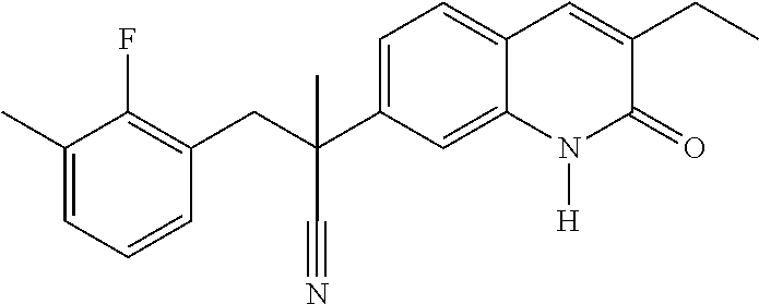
C(C1=C(F)C(C)=CC=C1)C(C#N)(C1=CC=C2C(=C1)N([H])C(=O)C(CC)=C2)C
